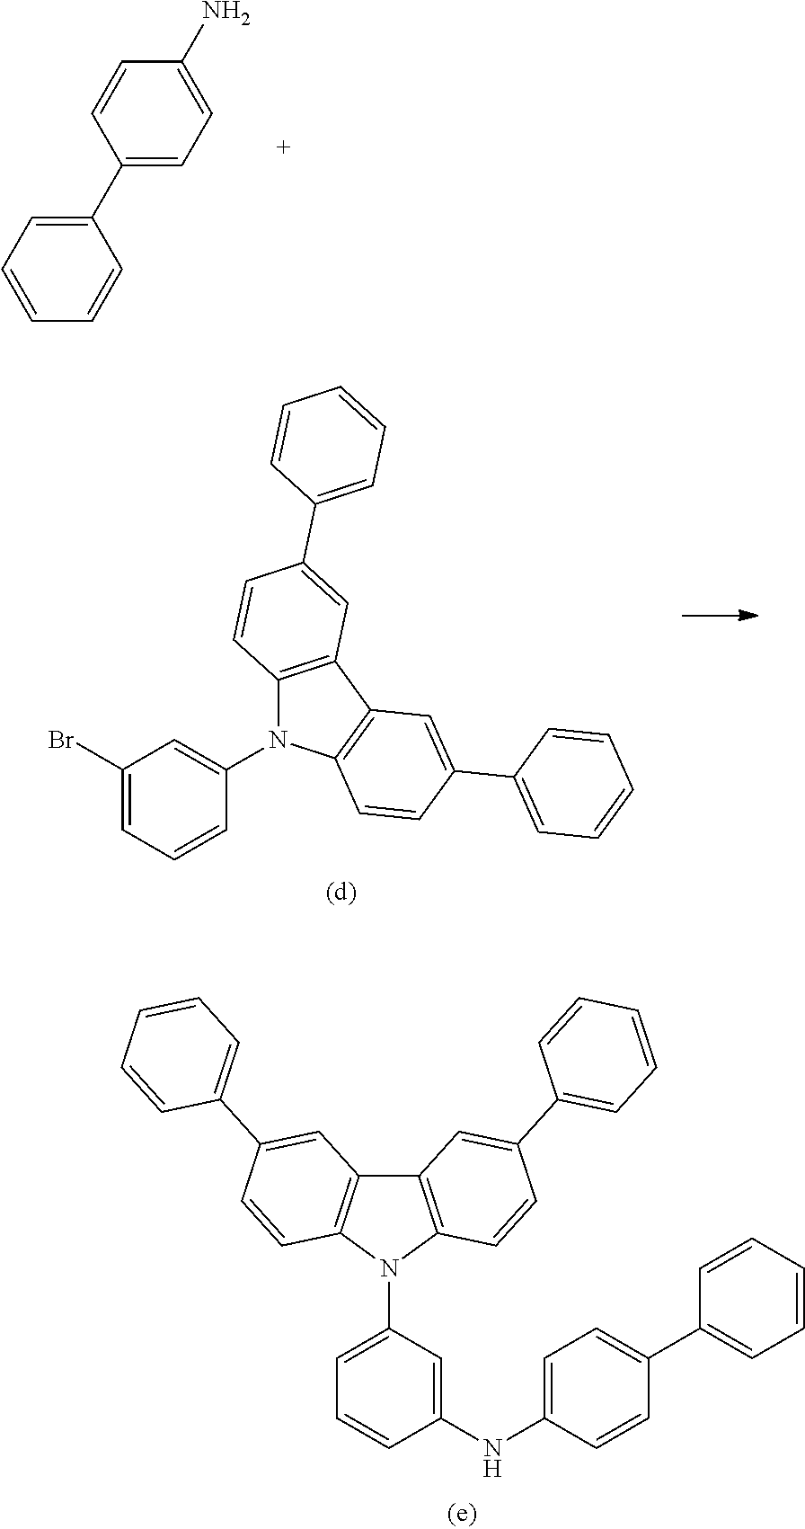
C1(C2=CC=C(N)C=C2)=CC=CC=C1.C1(Br)=CC=CC(N2C3=C(C4=C2C=CC(C2=CC=CC=C2)=C4)C=C(C2=CC=CC=C2)C=C3)=C1.C12=C(N(C3=CC=CC(NC4=CC=C(C5=CC=CC=C5)C=C4)=C3)C3=C1C=C(C1=CC=CC=C1)C=C3)C=CC(C1=CC=CC=C1)=C2
